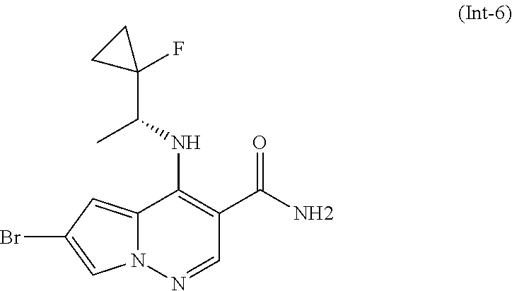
C12=CC(Br)=CN1N=CC(C(N)=O)=C2NC(C)C1(F)CC1
